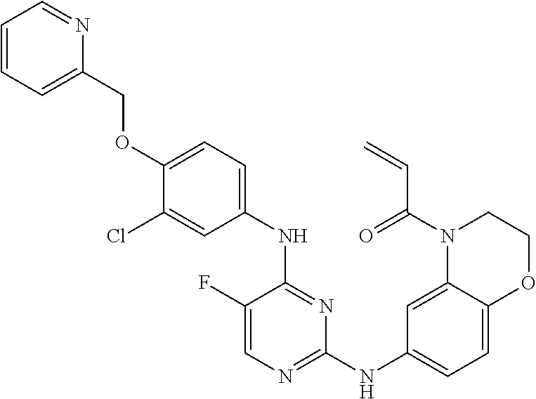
N(C1=NC=C(F)C(NC2=CC=C(OCC3=CC=CC=N3)C(Cl)=C2)=N1)C1=CC=C2C(=C1)N(C(C=C)=O)CCO2
